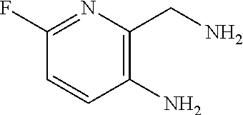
C1(F)=NC(CN)=C(N)C=C1
